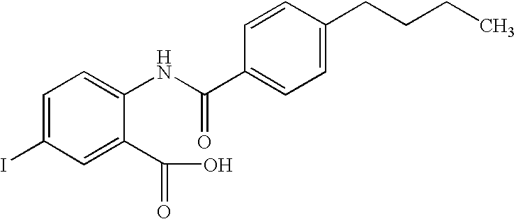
C1=C(I)C=C(C(=O)O)C(NC(C2=CC=C(CCCC)C=C2)=O)=C1
